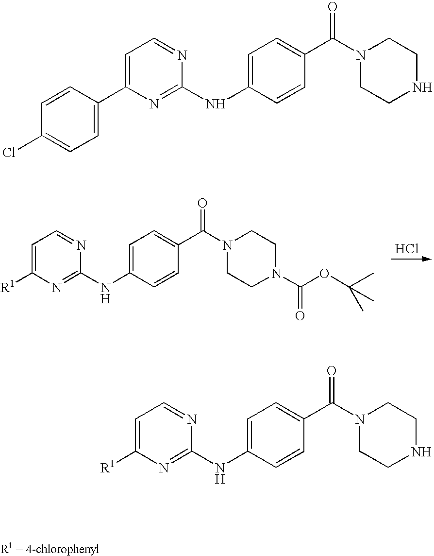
C1=C(NC2=NC([R1])=CC=N2)C=CC(C(=O)N2CCN(C(OC(C)(C)C)=O)CC2)=C1.Cl.C1=C(NC2=NC([R1])=CC=N2)C=CC(C(=O)N2CCNCC2)=C1.C1=C(NC2=NC(C3=CC=C(Cl)C=C3)=CC=N2)C=CC(C(=O)N2CCNCC2)=C1
